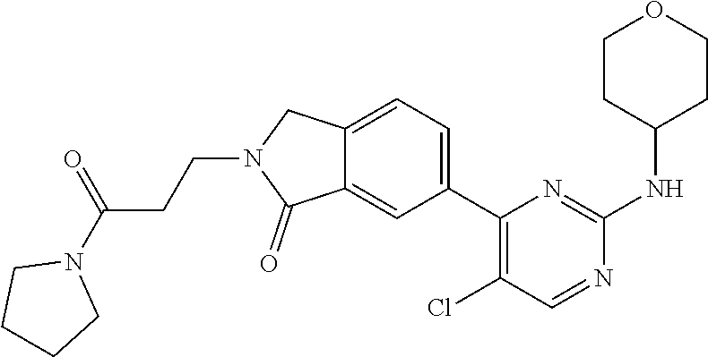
N1(C(=O)CCN2C(=O)C3=CC(C4=C(Cl)C=NC(NC5CCOCC5)=N4)=CC=C3C2)CCCC1
